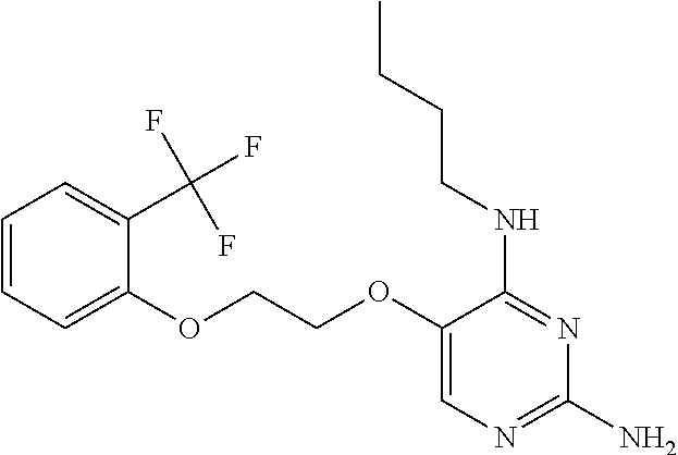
C1(OCCOC2=CC=CC=C2C(F)(F)F)=CN=C(N)N=C1NCCCC
